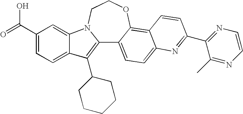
C12=C(C3CCCCC3)C3=CC=C(C(=O)O)C=C3N1CCOC1=C3C(=CC=C21)N=C(C1=NC=CN=C1C)C=C3
